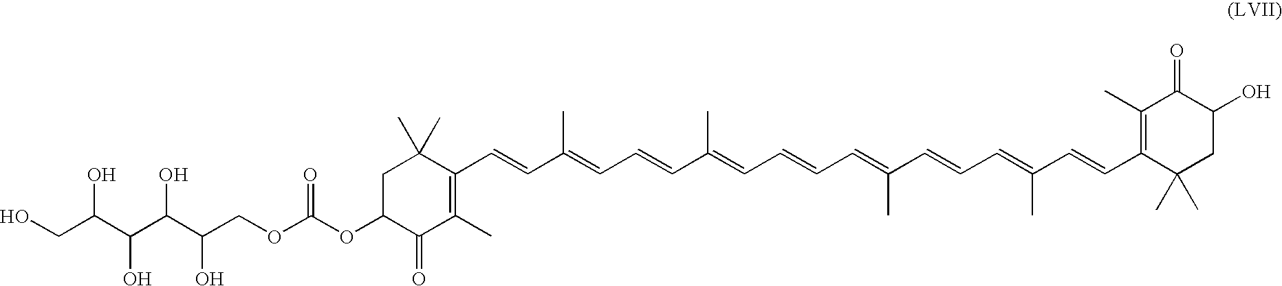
O(C(OC1C(=O)C(C)=C(C=CC(=CC=CC(=CC=CC=C(C=CC=C(C=CC2=C(C)C(=O)C(O)CC2(C)C)C)C)C)C)C(C)(C)C1)=O)CC(C(C(C(CO)O)O)O)O
